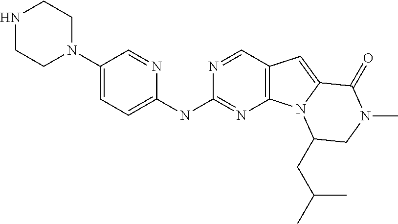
N1CCN(C2=CC=C(NC3=NC4=C(C=N3)C=C3N4C(CC(C)C)CN(C)C3=O)N=C2)CC1
